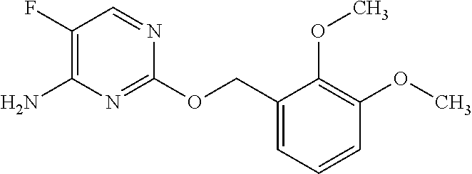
C1(F)=C(N)N=C(OCC2=CC=CC(OC)=C2OC)N=C1
